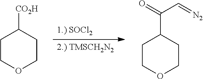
[1.) SOCl2].[2.) TMSCH2N2].C1COCCC1[CO2H].C1COCCC1C(=O)C=[N2]
